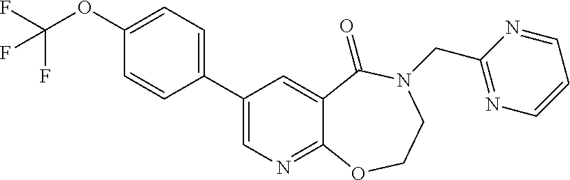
C1(C2=CC=C(OC(F)(F)F)C=C2)=CN=C2C(=C1)C(=O)N(CC1=NC=CC=N1)CCO2
